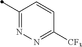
C1=CC(C)=NN=C1[CF3]
